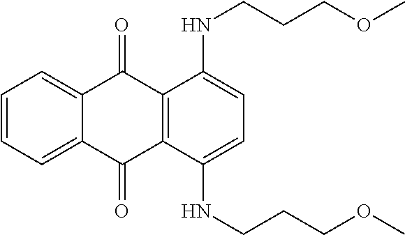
C1=CC=C2C(=C1)C(=O)C1=C(C2=O)C(NCCCOC)=CC=C1NCCCOC
